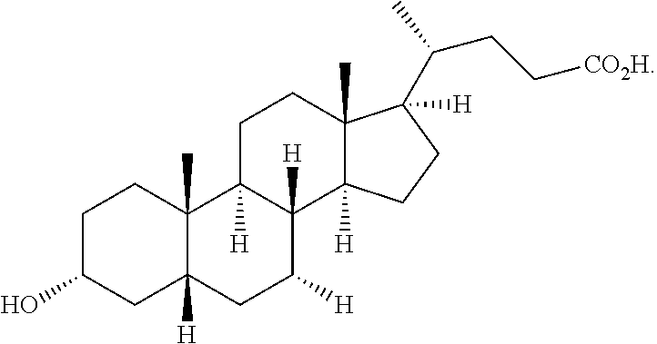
C1C(O)CC2([H])C(C)(C1)C1([H])C([H])(C([H])C2)C2([H])C(C)(CC1)C([H])(C(CC[CO2H])C)CC2
